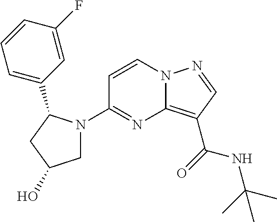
C1=CN2C(=C(C(=O)NC(C)(C)C)C=N2)N=C1N1CC(O)CC1C1=CC=CC(F)=C1
